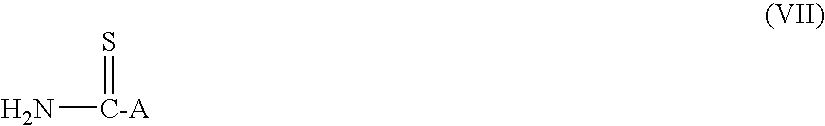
N[C-A]=S
